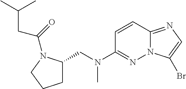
C1=CC2=NC=C(Br)N2N=C1N(CC1CCCN1C(CC(C)C)=O)C
